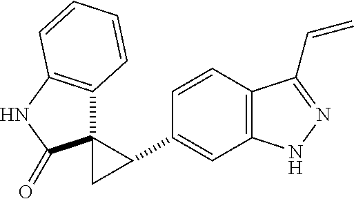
C1(C2C3(C2)C2=C(NC3=O)C=CC=C2)=CC2=C(C=C1)C(C=C)=NN2
